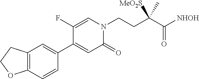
C12=C(C=C(C3=CC(=O)N(CCC(C([NHOH])=O)([MeO2S])C)C=C3F)C=C1)CCO2
